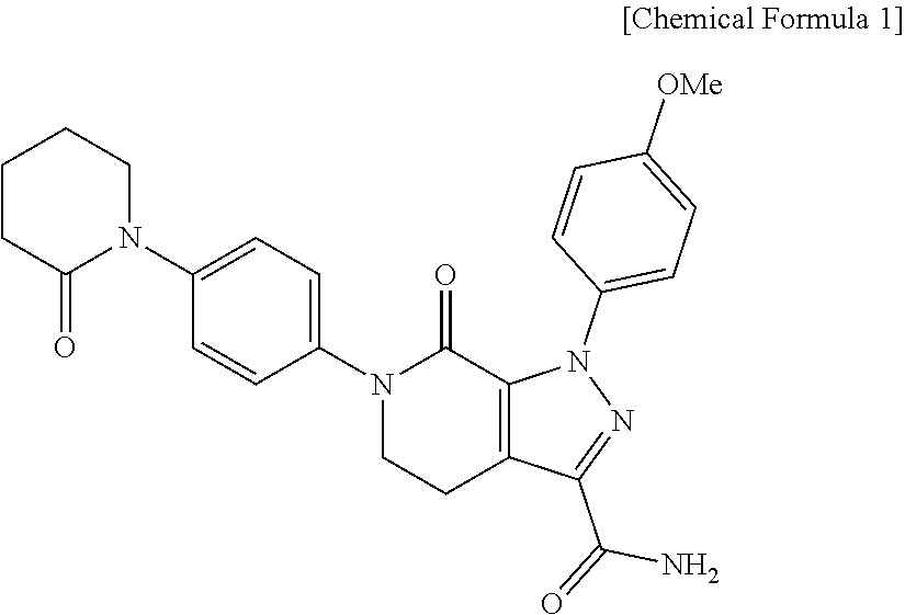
N1(C2=CC=C(N3CCCCC3=O)C=C2)CCC2=C(C1=O)N(C1=CC=C([OMe])C=C1)N=C2C(=O)N
